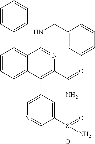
C1=CC=C2C(=C1C1=CC=CC=C1)C(NCC1=CC=CC=C1)=NC(C(=O)N)=C2C1=CN=CC(S(=O)(=O)N)=C1
